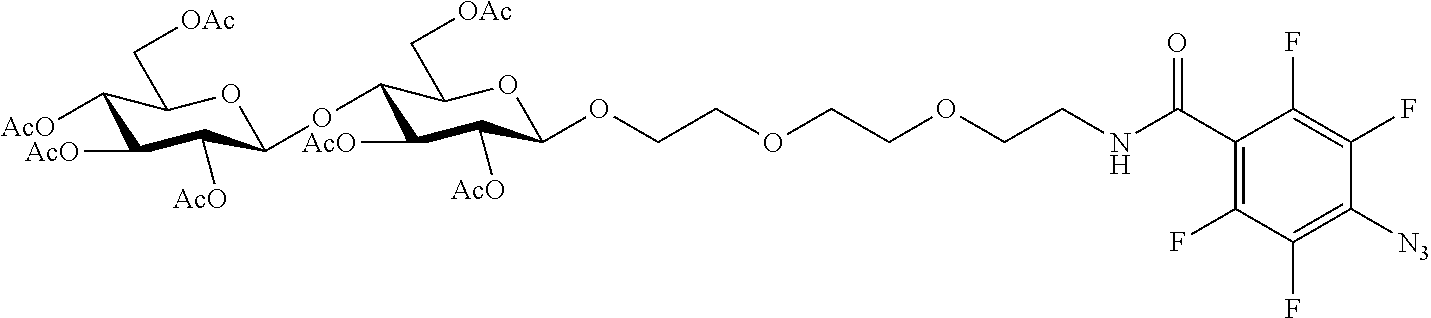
C1([AcO])C(C[OAc])OC(OC2C(C[OAc])OC(OCCOCCOCCNC(C3=C(F)C(F)=C([N3])C(F)=C3F)=O)C([AcO])C2[AcO])C([AcO])C1[AcO]
